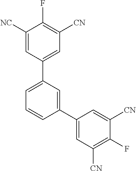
C1([NC])=CC(C2=CC=CC(C3=CC([CN])=C(F)C([CN])=C3)=C2)=CC([CN])=C1F
